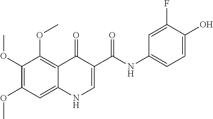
C1(OC)=C(OC)C=C2C(=C1OC)C(=O)C(C(=O)NC1=CC=C(O)C(F)=C1)=CN2
